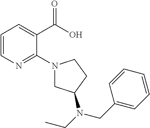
C1=CN=C(N2CC(N(CC)CC3=CC=CC=C3)CC2)C(C(O)=O)=C1
